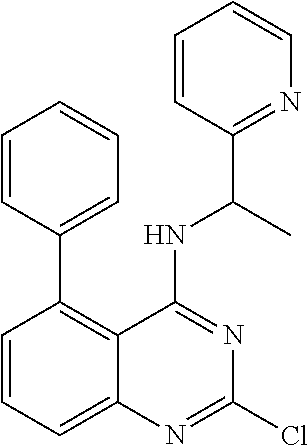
C1=CC=C2C(=C1C1=CC=CC=C1)C(NC(C1=NC=CC=C1)C)=NC(Cl)=N2
